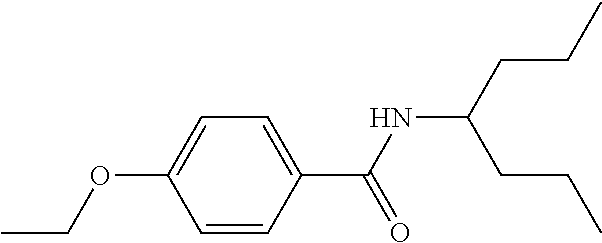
C1=CC(C(NC(CCC)CCC)=O)=CC=C1OCC
